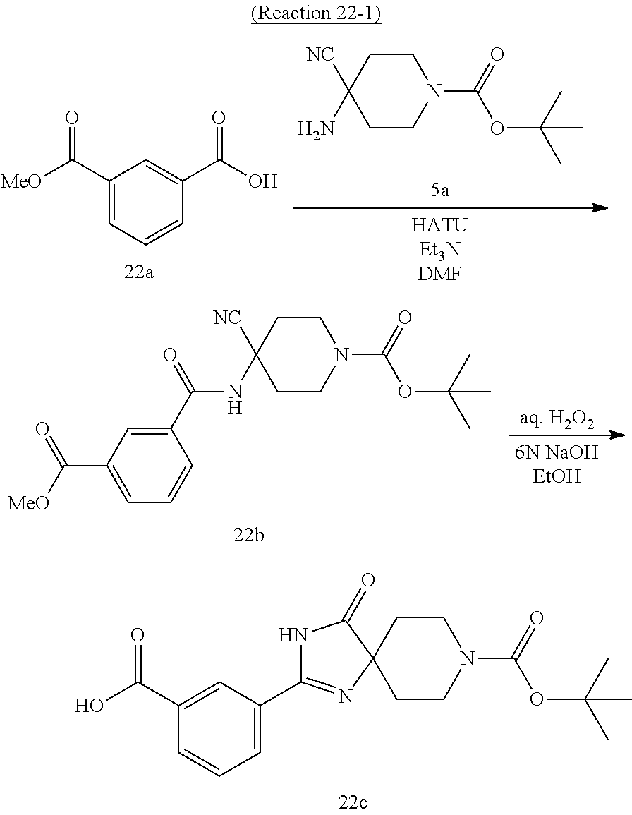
N1(C(=O)OC(C)(C)C)CCC2(CC1)C(=O)NC(C1=CC=CC(C(O)=O)=C1)=N2.N1(C(=O)OC(C)(C)C)CCC([NC])(N)CC1.C1(C([MeO])=O)=CC=CC(C(O)=O)=C1.N1(C(=O)OC(C)(C)C)CCC([NC])(NC(C2=CC(C(=O)[MeO])=CC=C2)=O)CC1
